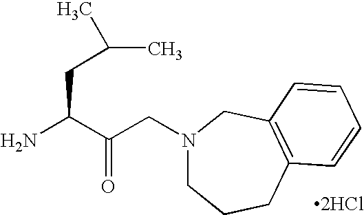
NC(C(CN1CCCC2=C(C1)C=CC=C2)=O)CC(C)C.[2HCl]
